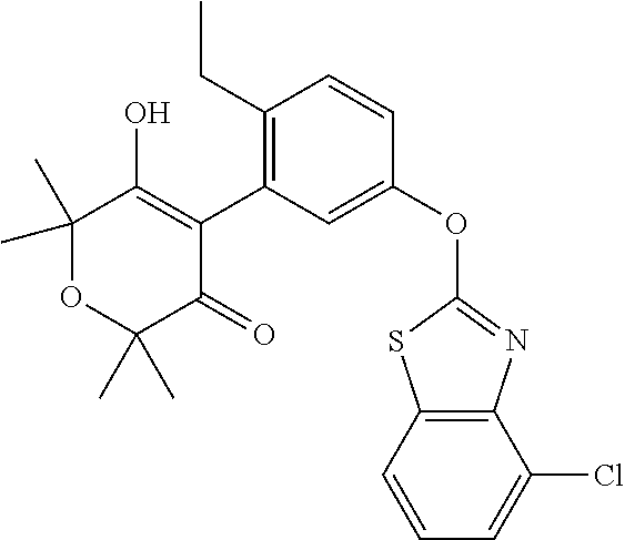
C1(C)(C)OC(C)(C)C(=O)C(C2=C(CC)C=CC(OC3=NC4=C(S3)C=CC=C4Cl)=C2)=C1O
